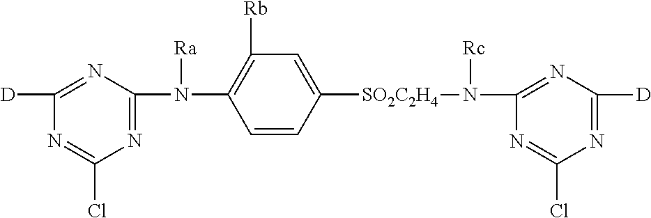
N1=C(N(C2=C([Rb])C=C([SO2C2H4]N(C3=NC([D])=NC(Cl)=N3)[Rc])C=C2)[Ra])N=C([D])N=C1Cl
